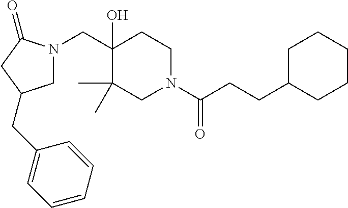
C(C1(O)CCN(C(CCC2CCCCC2)=O)CC1(C)C)N1CC(CC2=CC=CC=C2)CC1=O
